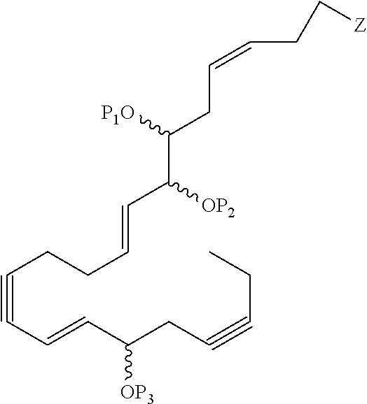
C(#CC=CC(CC#CCC)[OP3])CCC=CC(C([P1O])CC=CCC[Z])[OP2]
